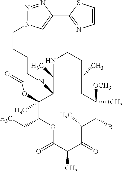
O1C(=O)C(C)C(=O)C(C)C(B)C([OCH3])(C)CC(C)CCNC(C)C2C(C)(C1CC)OC(=O)N2CCCCN1N=NC(C2=NC=CS2)=C1
